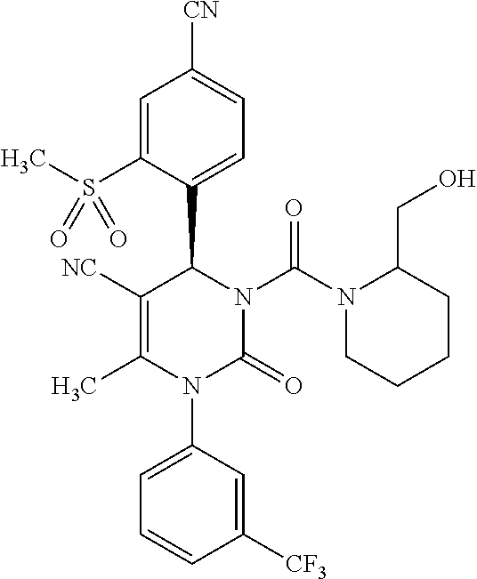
C1=C(S(C)(=O)=O)C(C2N(C(N3CCCCC3CO)=O)C(=O)N(C3=CC=CC([CF3])=C3)C(C)=C2[NC])=CC=C1[CN]
